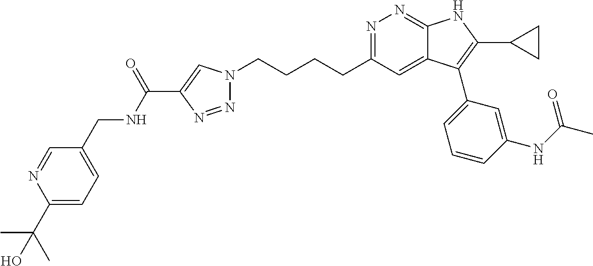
N1=C(CCCCN2N=NC(C(NCC3=CC=C(C(C)(C)O)N=C3)=O)=C2)C=C2C(=N1)NC(C1CC1)=C2C1=CC=CC(NC(C)=O)=C1
